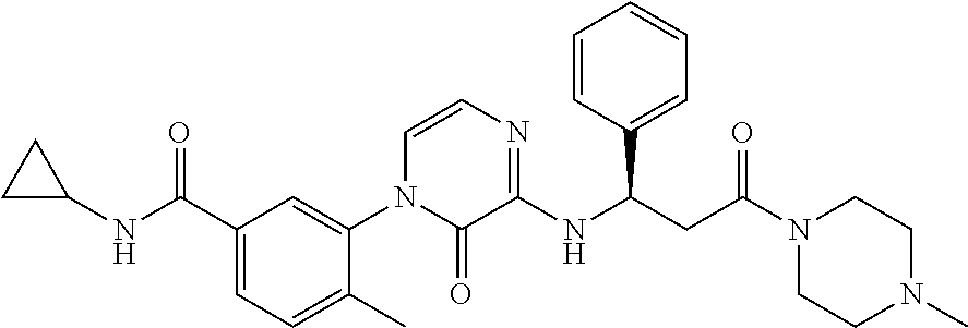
C1C(NC(C2=CC=C(C)C(N3C(=O)C(NC(CC(N4CCN(C)CC4)=O)C4=CC=CC=C4)=NC=C3)=C2)=O)C1
